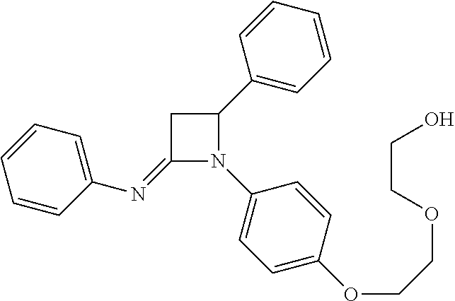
C1(=NC2=CC=CC=C2)N(C2=CC=C(OCCOCCO)C=C2)C(C2=CC=CC=C2)C1
